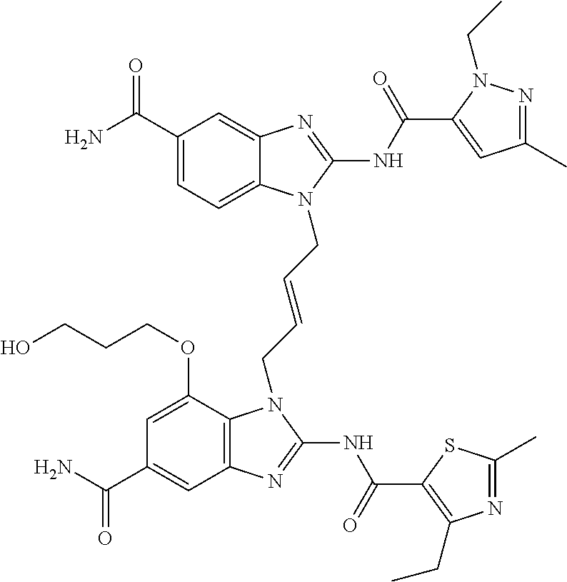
C1(C(N)=O)=CC=C2C(=C1)N=C(NC(=O)C1=CC(C)=NN1CC)N2CC=CCN1C2=C(C=C(C(N)=O)C=C2OCCCO)N=C1NC(=O)C1=C(CC)N=C(C)S1
